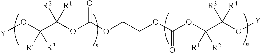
[Y]OC(C(OC(OCCOC(OC(C(O[Y])([R3])[R4])([R1])[R2])=O)=O)([R2])[R1])([R4])[R3]
